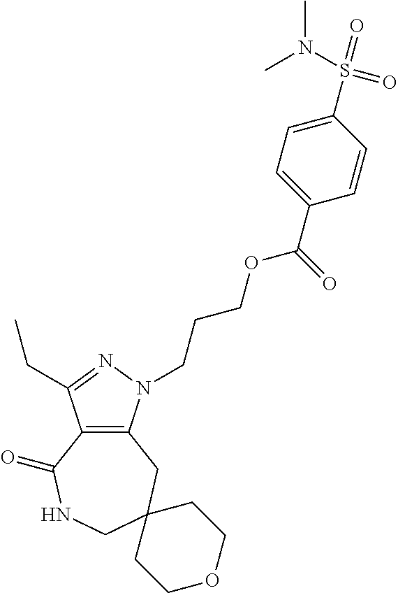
C12=C(N(CCCOC(C3=CC=C(S(=O)(=O)N(C)C)C=C3)=O)N=C1CC)CC1(CNC2=O)CCOCC1
